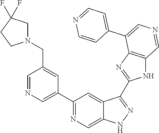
C1(C2=CN=CC(CN3CC(F)(F)CC3)=C2)=NC=C2C(=C1)C(C1=NC3=C(N1)C=NC=C3C1=CC=NC=C1)=NN2
